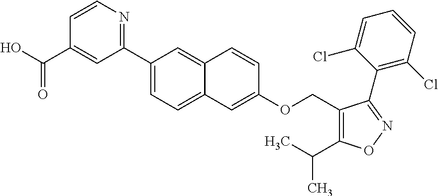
C1(C2=NC=CC(C(O)=O)=C2)=CC=C2C(=C1)C=CC(OCC1=C(C(C)C)ON=C1C1=C(Cl)C=CC=C1Cl)=C2
